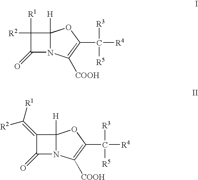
C1([R1])([R2])C(=O)N2C1([H])OC(C([R5])([R3])[R4])=C2[COOH].C1(=C([R1])[R2])C(=O)N2C1([H])OC(C([R5])([R3])[R4])=C2[COOH]
